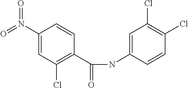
C(NC1=CC(Cl)=C(Cl)C=C1)(=O)C1=C(Cl)C=C(N(=O)=O)C=C1
